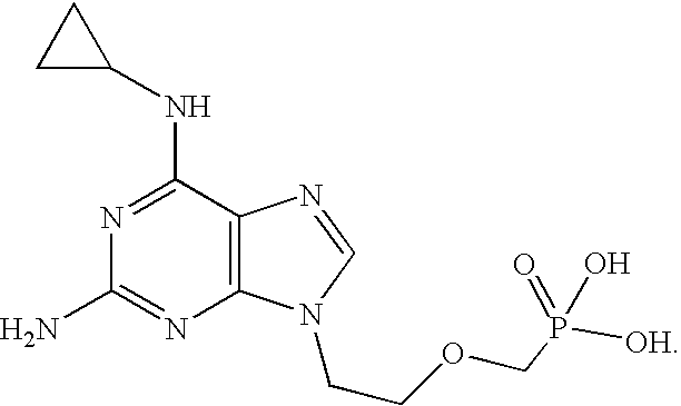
N1=C(NC2CC2)C2=C(N=C1N)N(CCOCP(=O)(O)[OH])C=N2
